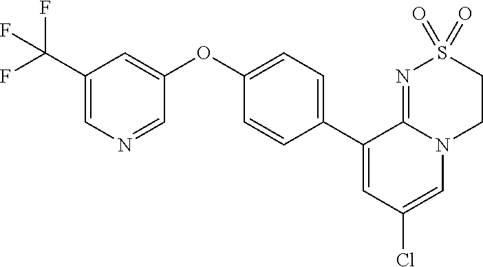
C1(OC2=CC(C(F)(F)F)=CN=C2)=CC=C(C2=CC(Cl)=CN3C2=NS(=O)(=O)CC3)C=C1
